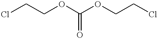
C(OCCCl)(=O)OCCCl
